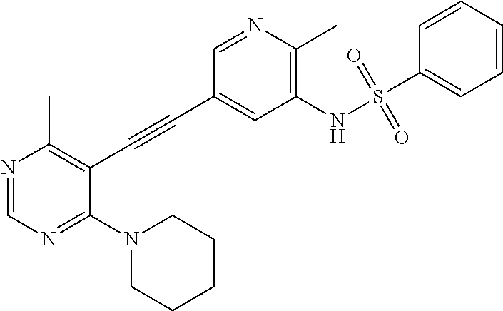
N1(C2=NC=NC(C)=C2C#CC2=CC(NS(C3=CC=CC=C3)(=O)=O)=C(C)N=C2)CCCCC1
